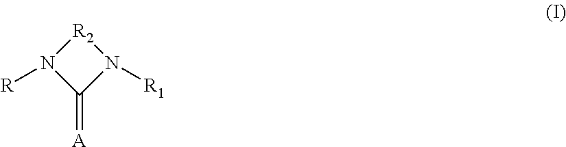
[R2]1N([R])C(=[A])N1[R1]
